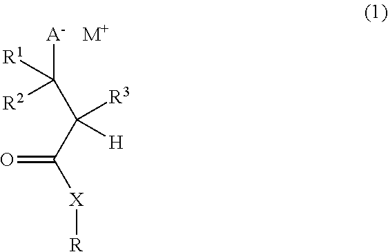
[A-]C([R1])([R2])C([H])([R3])C(=O)[X][R].[M+]
